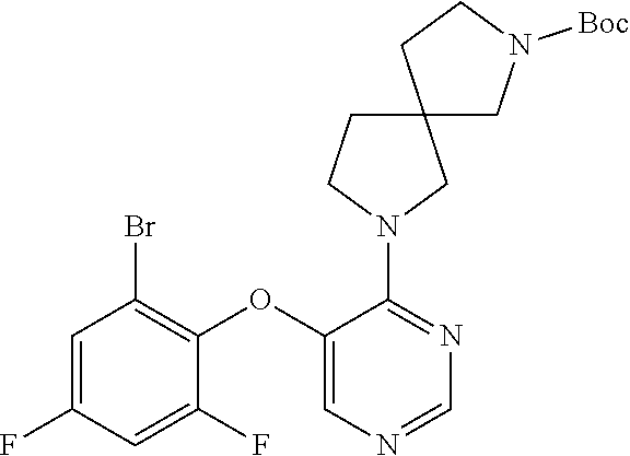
C1=C(F)C=C(F)C(OC2=CN=CN=C2N2CC3(CC2)CN([Boc])CC3)=C1Br
